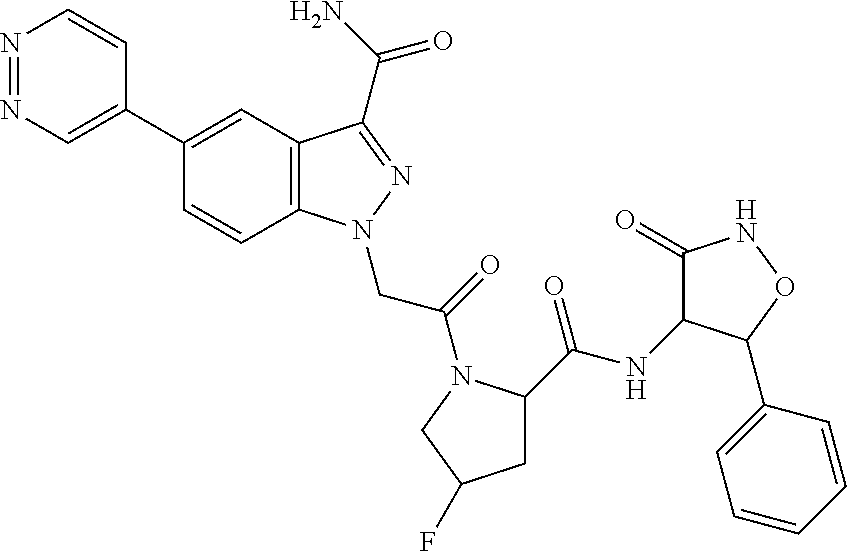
N1=NC=C(C2=CC3=C(C=C2)N(CC(=O)N2C(C(NC4C(=O)NOC4C4=CC=CC=C4)=O)CC(F)C2)N=C3C(N)=O)C=C1
